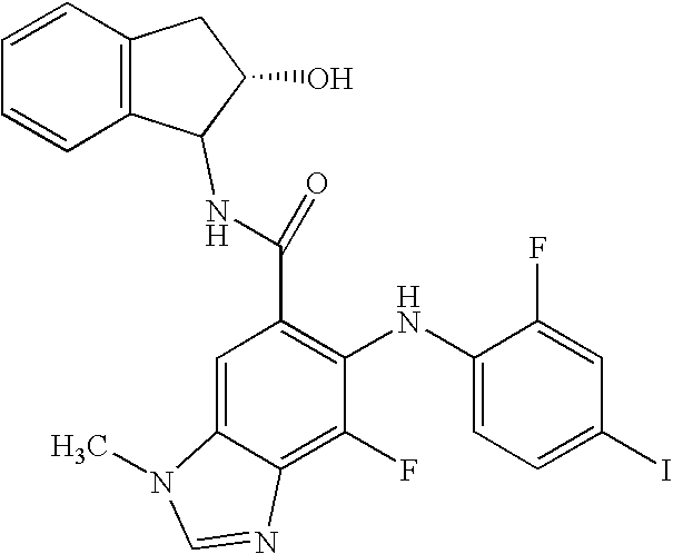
C(C1=C(NC2=CC=C(I)C=C2F)C(F)=C2C(=C1)N(C)C=N2)(=O)NC1C2=C(CC1O)C=CC=C2
